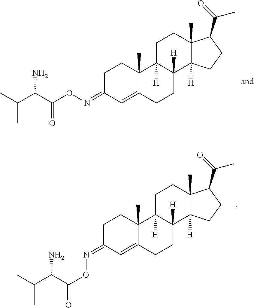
C12(C)C3([H])C([H])(C4([H])C(C)(CC3)C(C(C)=O)CC4)CCC1=CC(=NOC(C(C(C)C)N)=O)CC2.C12(C)C3([H])C([H])(C4([H])C(C)(CC3)C(C(C)=O)CC4)CCC1=CC(=NOC(=O)C(C(C)C)N)CC2
